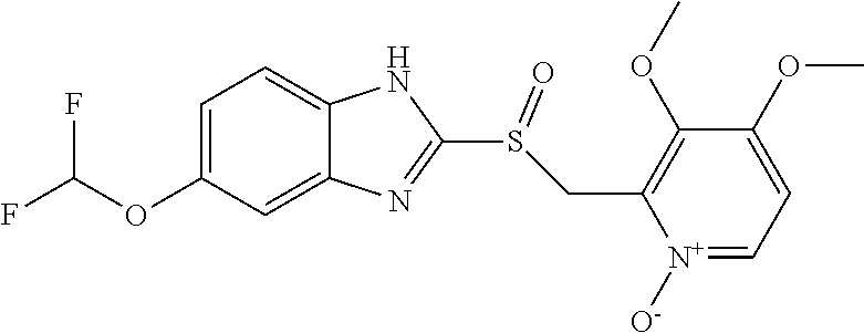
C12=CC=C(OC(F)F)C=C1N=C(S(CC1=C(OC)C(OC)=CC=[N+]1[O-])=O)N2
